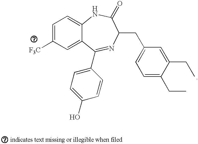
C1=C([F3C])C=C2C(=C1)NC(=O)C(CC1=CC=C(CC)C(CC)=C1)N=C2C1=CC=C(O)C=C1
